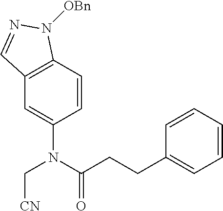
C1=CC2=C(C=C1N(C(CCC1=CC=CC=C1)=O)C[CN])C=NN2[OBn]
